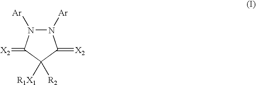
N1([Ar])N([Ar])C(=[X2])C([R1X1])([R2])C1=[X2]
